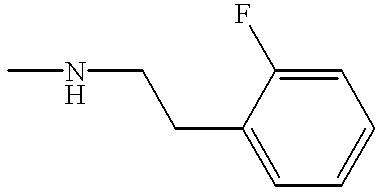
CNCCC1=CC=CC=C1F
